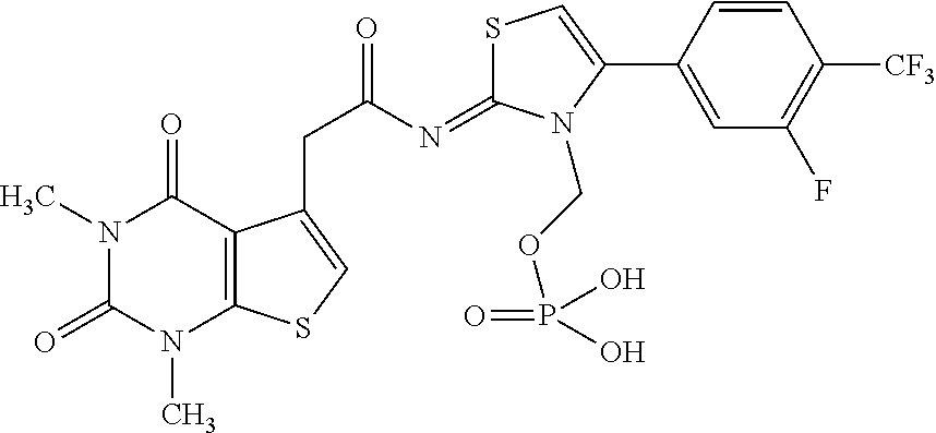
S1C(=NC(=O)CC2=CSC3=C2C(=O)N(C)C(=O)N3C)N(COP(=O)(O)O)C(C2=CC(F)=C([CF3])C=C2)=C1
